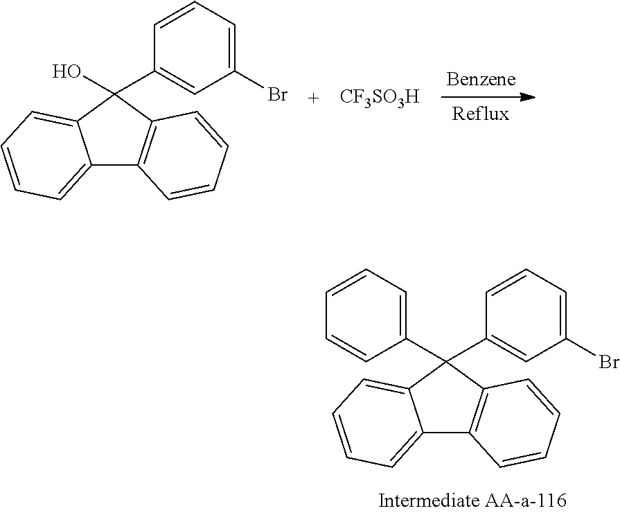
C12=CC=CC=C1C(O)(C1=CC(Br)=CC=C1)C1=C2C=CC=C1.[CF3SO3H].C12=CC=CC=C1C(C1=CC=CC=C1)(C1=CC(Br)=CC=C1)C1=C2C=CC=C1
